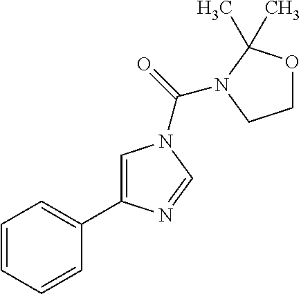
C1=CC=CC(C2=CN(C(=O)N3C(C)(C)OCC3)C=N2)=C1
